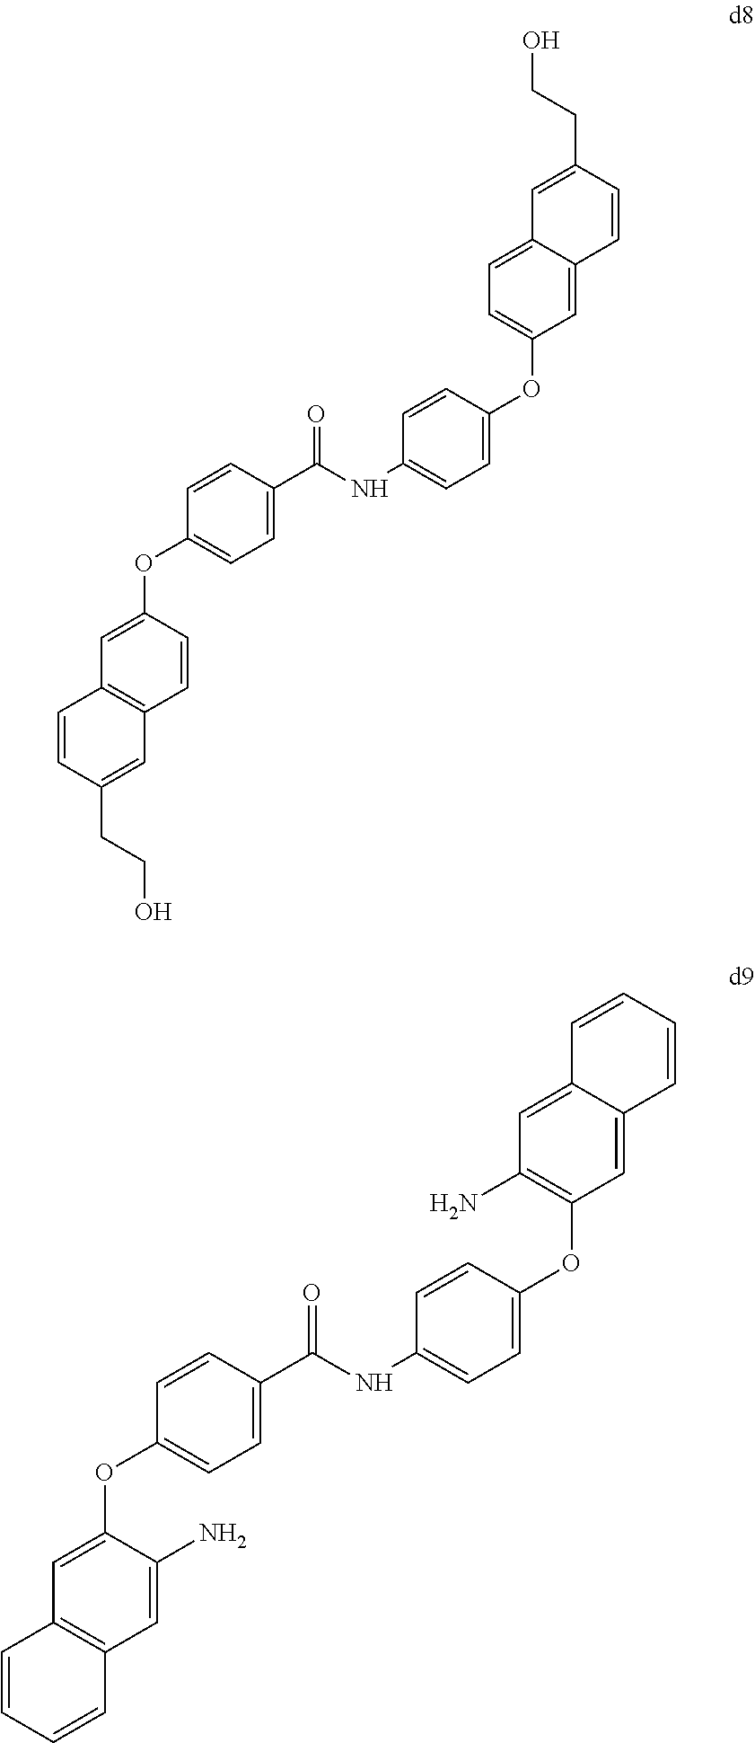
C1=C(OC2=CC=C3C(=C2)C=CC(CCO)=C3)C=CC(NC(C2=CC=C(OC3=CC4=C(C=C3)C=C(CCO)C=C4)C=C2)=O)=C1.C1=C(OC2=C(N)C=C3C(=C2)C=CC=C3)C=CC(NC(C2=CC=C(OC3=CC4=C(C=C3N)C=CC=C4)C=C2)=O)=C1
